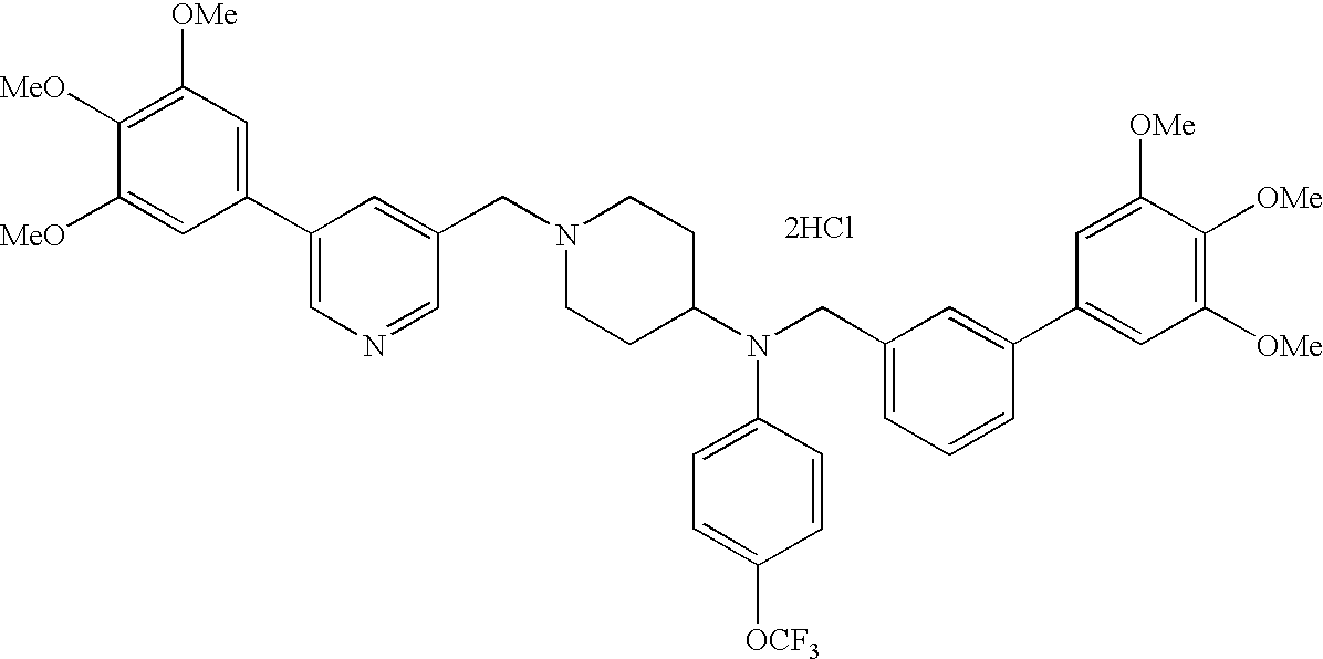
C1([OMe])=C([MeO])C([MeO])=CC(C2=CN=CC(CN3CCC(N(CC4=CC=CC(C5=CC([OMe])=C([OMe])C([OMe])=C5)=C4)C4=CC=C([OCF3])C=C4)CC3)=C2)=C1.[2HCl]
